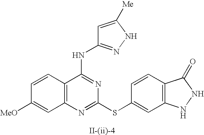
C12=C(N=C(SC3=CC4=C(C=C3)C(=O)NN4)N=C1NC1=NNC([Me])=C1)C=C([MeO])C=C2
